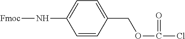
C1=CC(COC(Cl)=O)=CC=C1N[Fmoc]
